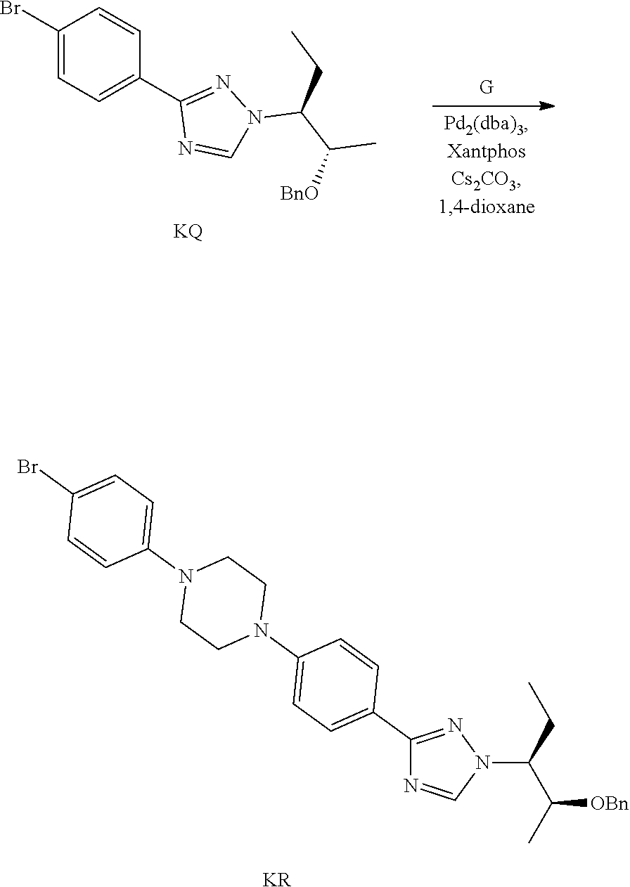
[KR].C1(C2=CC=C(N3CCN(C4=CC=C(Br)C=C4)CC3)C=C2)=NN(C(CC)C(C)[OBn])C=N1.C1(Br)=CC=C(C2=NN(C(C([BnO])C)CC)C=N2)C=C1.[KQ]
